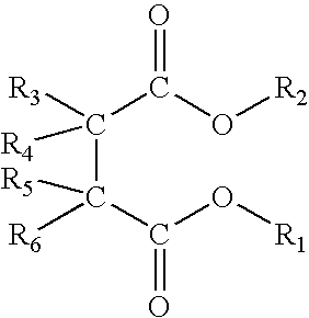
C(C(C(O[R1])=O)([R5])[R6])(C(O[R2])=O)([R3])[R4]
